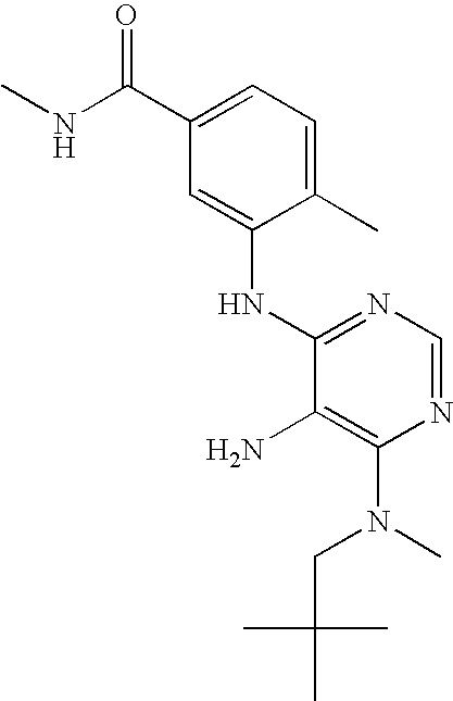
C1(C)=CC=C(C(=O)NC)C=C1NC1=NC=NC(N(CC(C)(C)C)C)=C1N
